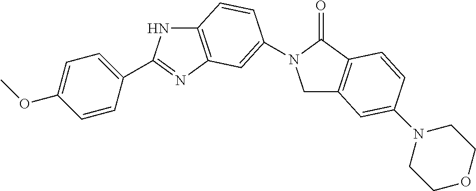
C1C2=C(C(=O)N1C1=CC3=C(NC(C4=CC=C(OC)C=C4)=N3)C=C1)C=CC(N1CCOCC1)=C2
